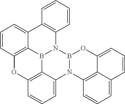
N12C3=C4C(=CC=CC4=CC=C3)OB1N1B3C4=C(C=CC=C24)OC2=C3C(=CC=C2)C2=C1C=CC=C2
